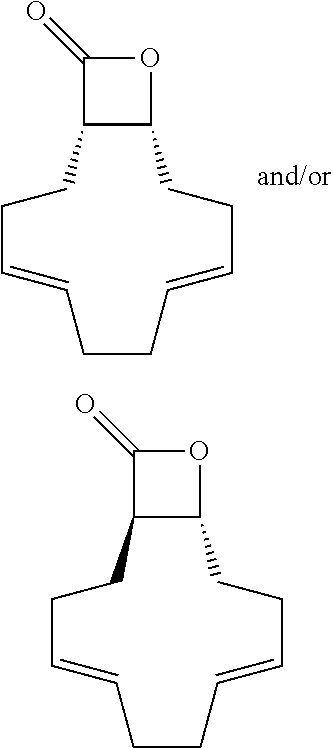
C12C(CCC=CCCC=CCC1)OC2=O.C12C(CCC=CCCC=CCC1)OC2=O
